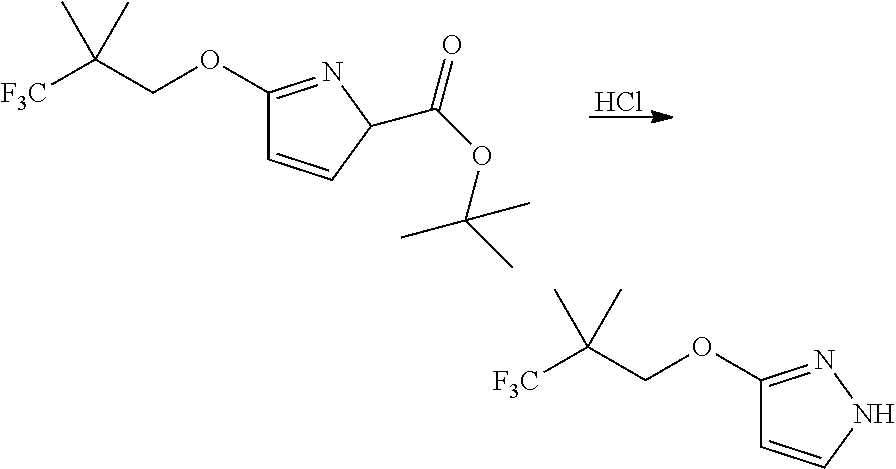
Cl.C1(OCC([F3C])(C)C)=NC(C(OC(C)(C)C)=O)C=C1.C1(OCC([F3C])(C)C)=NNC=C1
